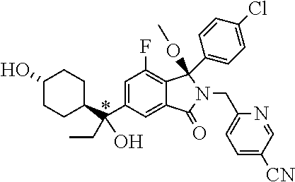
C1(O)CCC(C(C2=CC(F)=C3C(=C2)C(=O)N(CC2=CC=C([CN])C=N2)C3(OC)C2=CC=C(Cl)C=C2)(CC)O)CC1
